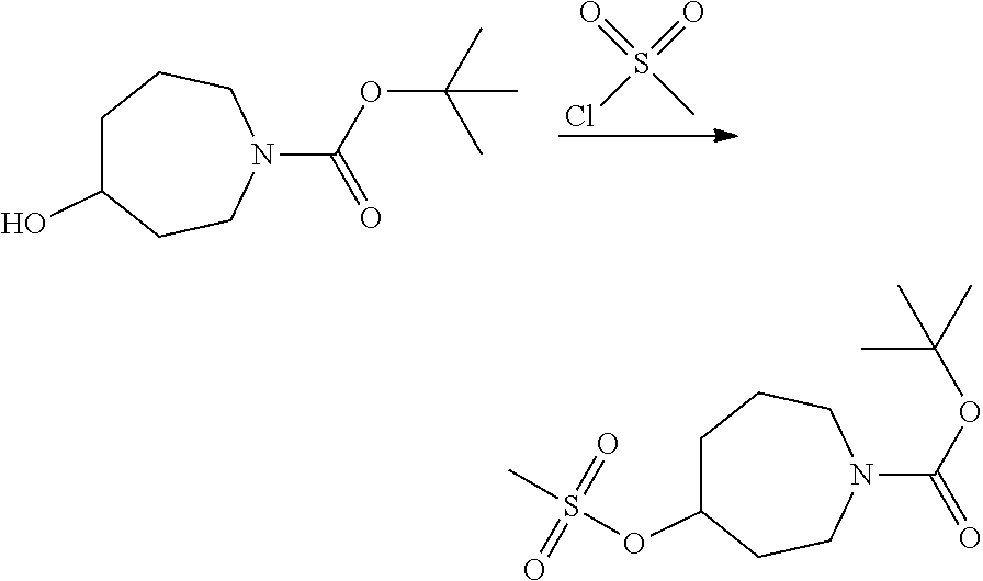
S(Cl)(C)(=O)=O.C1C(O)CCN(C(OC(C)(C)C)=O)CC1.C1C(OS(C)(=O)=O)CCN(C(OC(C)(C)C)=O)CC1
